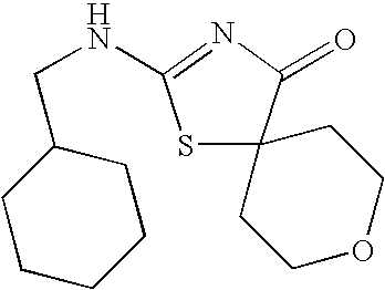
C(NC1=NC(=O)C2(S1)CCOCC2)C1CCCCC1
